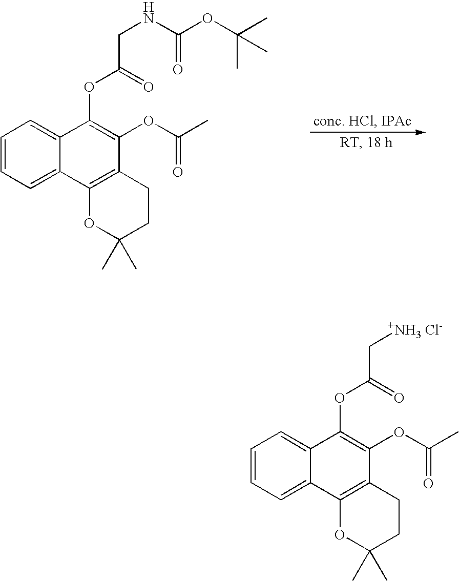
C1=CC=C2C(=C1)C(OC(CNC(=O)OC(C)(C)C)=O)=C(OC(=O)C)C1=C2OC(C)(C)CC1.C1=CC=C2C(=C1)C(OC(C[+NH3 Cl-])=O)=C(OC(=O)C)C1=C2OC(C)(C)CC1
